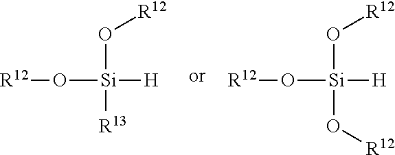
[R12]O[Si](O[R12])([R13])[H].[R12]O[Si](O[R12])(O[R12])[H]
